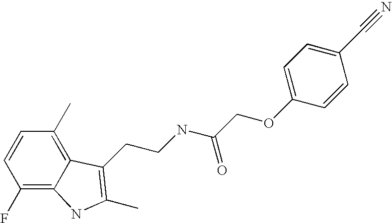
C1(F)=C2C(=C(C)C=C1)C(CCNC(COC1=CC=C(C#N)C=C1)=O)=C(C)N2
